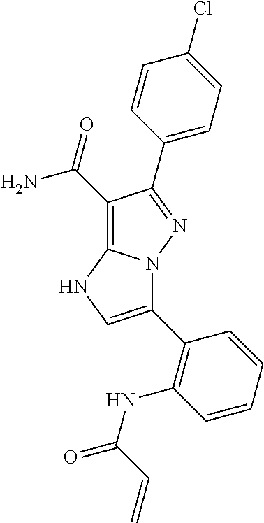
C1(C(=O)N)=C2N(N=C1C1=CC=C(Cl)C=C1)C(C1=C(NC(=O)C=C)C=CC=C1)=CN2
